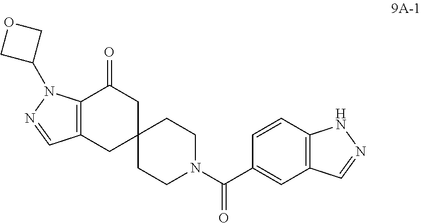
C12=C(C=CC(C(N3CCC4(CC3)CC(=O)C3=C(C4)C=NN3C3COC3)=O)=C1)NN=C2
